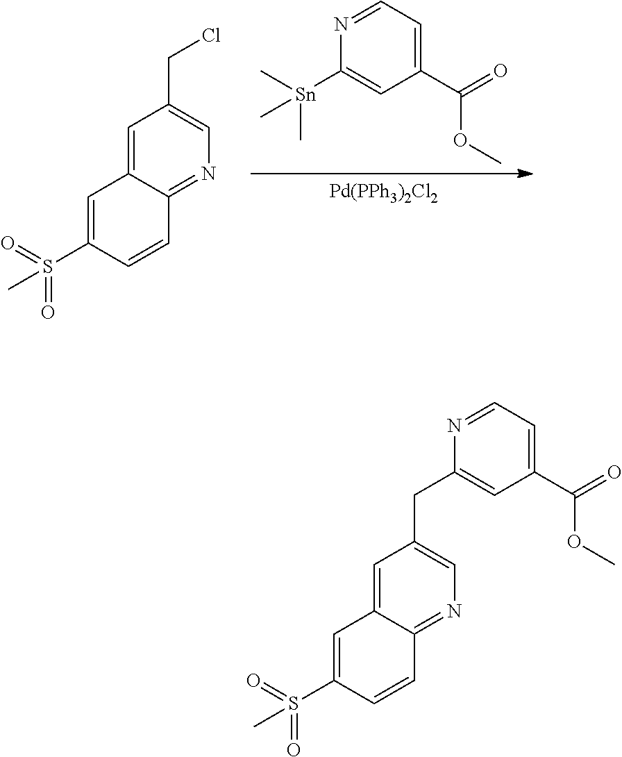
C(C1=CC(C(=O)OC)=CC=N1)C1=CN=C2C(=C1)C=C(S(=O)(=O)C)C=C2.C1=C2C(=NC=C1CCl)C=CC(S(=O)(=O)C)=C2.[Pd(PPh3)2Cl2].C1([Sn](C)(C)C)=CC(C(OC)=O)=CC=N1
